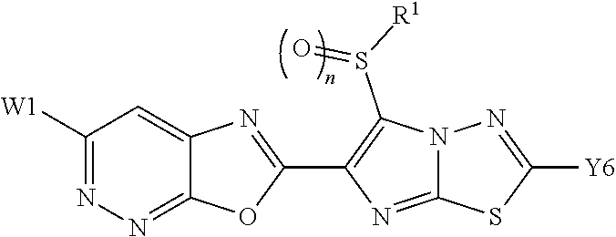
C1([W1])=NN=C2C(=C1)N=C(C1=C(S([R1])=O)N3C(=N1)SC([Y6])=N3)O2
